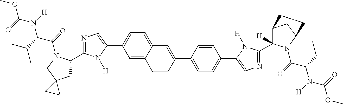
C1=C2C(=CC=C1C1=CN=C(C3CC4(CN3C(C(N(C(OC)=O)[H])C(C)C)=O)CC4)N1[H])C=C(C1=CC=C(C3=CN=C(C4([H])C5CC(N4C(C(N(C(OC)=O)[H])CC)=O)CC5)N3[H])C=C1)C=C2
